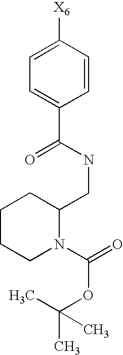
C1=CC([X6])=CC=C1C(NCC1CCCCN1C(=O)OC(C)(C)C)=O
